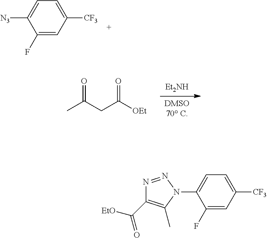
C1(F)=CC([CF3])=CC=C1[N3].[Et2NH].[DMSO70 C].O=C(CC(=O)[OEt])C.C1(F)=CC([CF3])=CC=C1N1N=NC(C(=O)[EtO])=C1C
